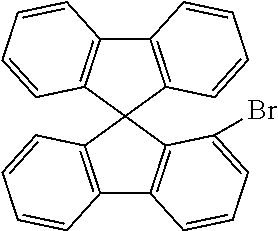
C12=C(C3(C4=C1C=CC=C4)C1=C(C4=C3C(Br)=CC=C4)C=CC=C1)C=CC=C2
